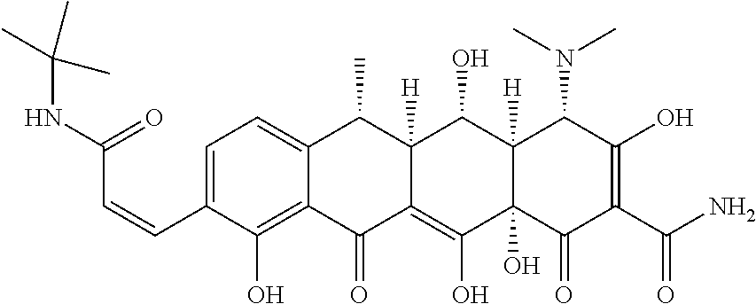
C1=C2C(=C(O)C(C=CC(NC(C)(C)C)=O)=C1)C(=O)C1=C(O)C3(O)C([H])(C(O)C1([H])C2C)C(N(C)C)C(O)=C(C(N)=O)C3=O
